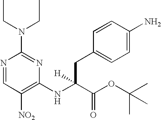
N1=CC([NO2])=C(NC(C(OC(C)(C)C)=O)([H])CC2=CC=C(N)C=C2)N=C1N(CC)CC
